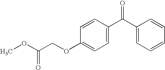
O=C(C1=CC=CC=C1)C1=CC=C(OCC(OC)=O)C=C1
